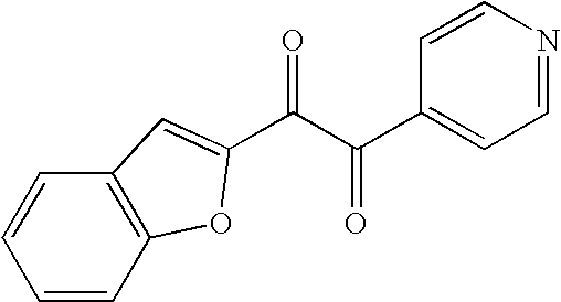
C1=CC2=C(C=C1)C=C(C(C(C1=CC=NC=C1)=O)=O)O2
